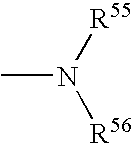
CN([R55])[R56]
